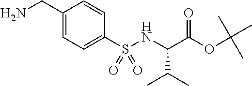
C1(CN)=CC=C(S(NC(C(OC(C)(C)C)=O)C(C)C)(=O)=O)C=C1
